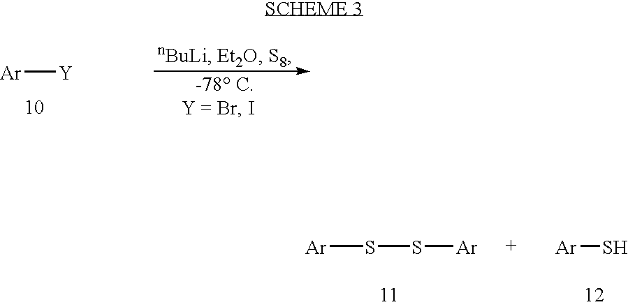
[Ar][Y].[Ar]SS[Ar].[Ar]S
